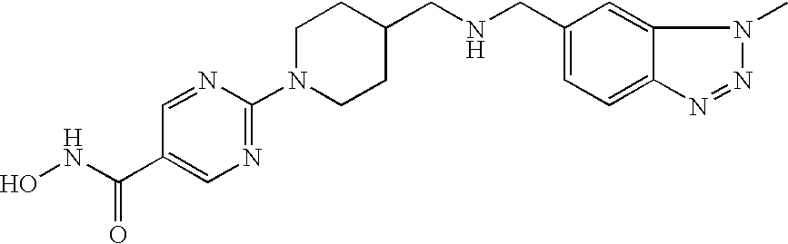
ONC(C1=CN=C(N2CCC(CNCC3=CC=C4C(=C3)N(C)N=N4)CC2)N=C1)=O
